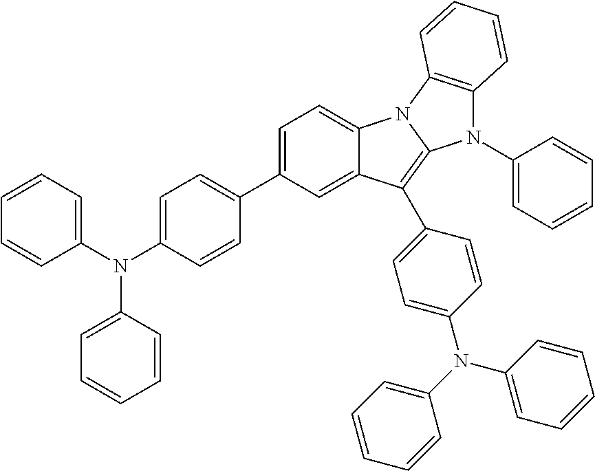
C1(C2=CC=C(N(C3=CC=CC=C3)C3=CC=CC=C3)C=C2)=CC=C2C(=C1)C(C1=CC=C(N(C3=CC=CC=C3)C3=CC=CC=C3)C=C1)=C1N2C2=C(N1C1=CC=CC=C1)C=CC=C2
